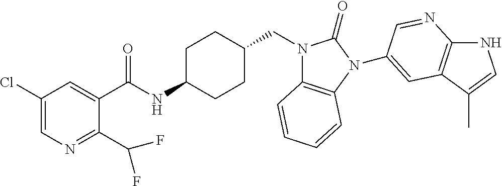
C1(Cl)=CN=C(C(F)F)C(C(NC2CCC(CN3C4=C(N(C5=CC6=C(NC=C6C)N=C5)C3=O)C=CC=C4)CC2)=O)=C1
